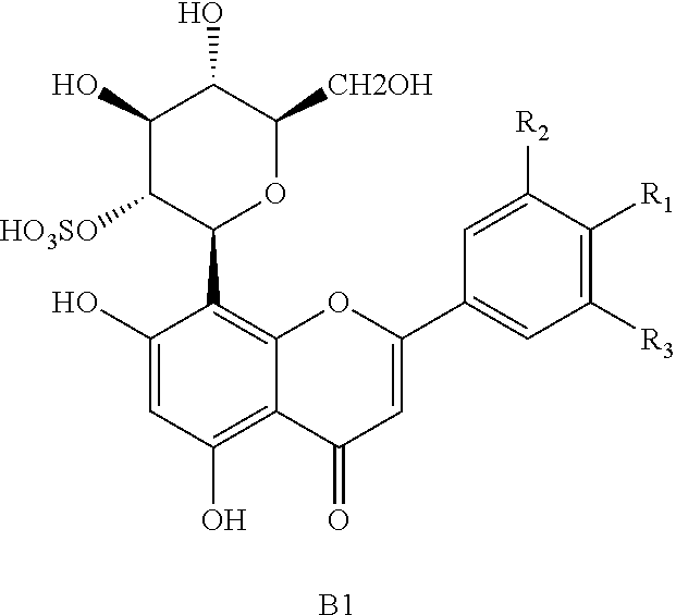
[B1].C1=C(O)C(C2OC([CH2OH])C(O)C(O)C2[HO3SO])=C2C(=C1O)C(=O)C=C(C1=CC([R3])=C([R1])C([R2])=C1)O2
